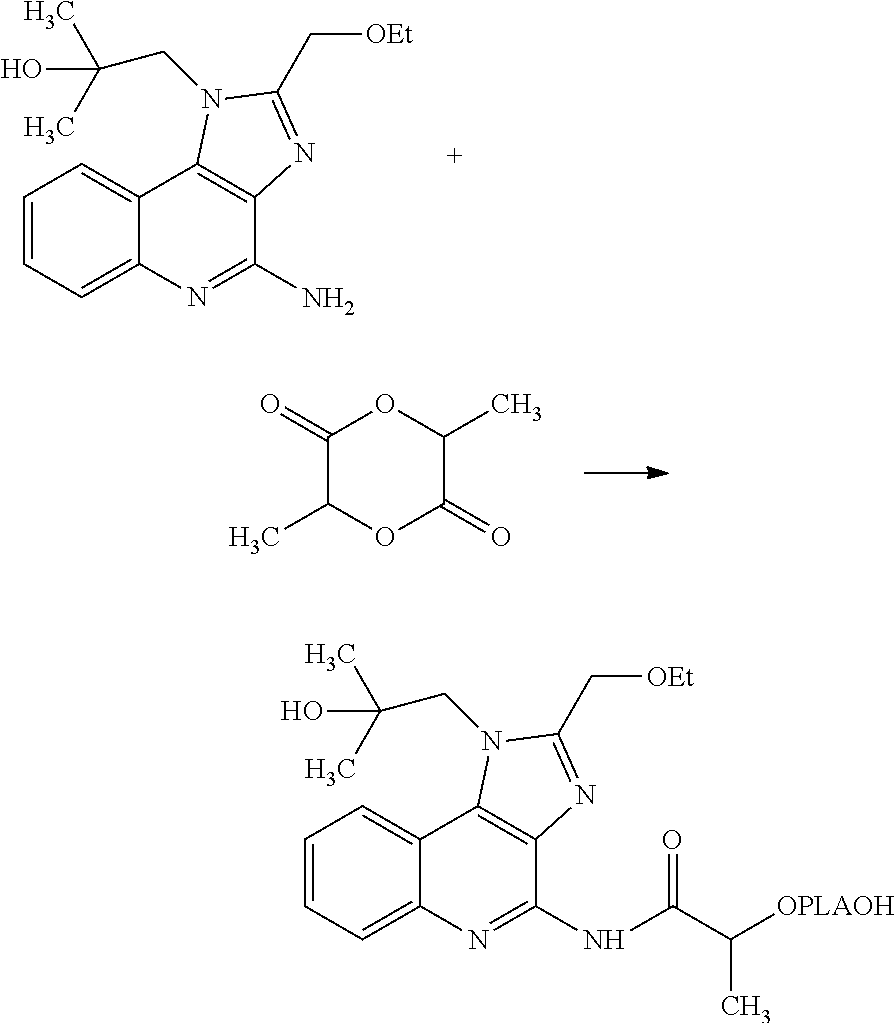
C1=CC=C2C(=C1)C1=C(C(N)=N2)N=C(C[OEt])N1CC(O)(C)C.C1(=O)C(C)OC(=O)C(C)O1.C1=CC=C2C(=C1)C1=C(C(NC(C([OPLAOH])C)=O)=N2)N=C(C[OEt])N1CC(O)(C)C
